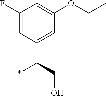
C1(F)=CC(C(CO)*)=CC(OCC)=C1
